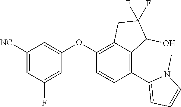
C1([NC])=CC(F)=CC(OC2=C3C(=C(C4=CC=CN4C)C=C2)C(O)C(F)(F)C3)=C1
